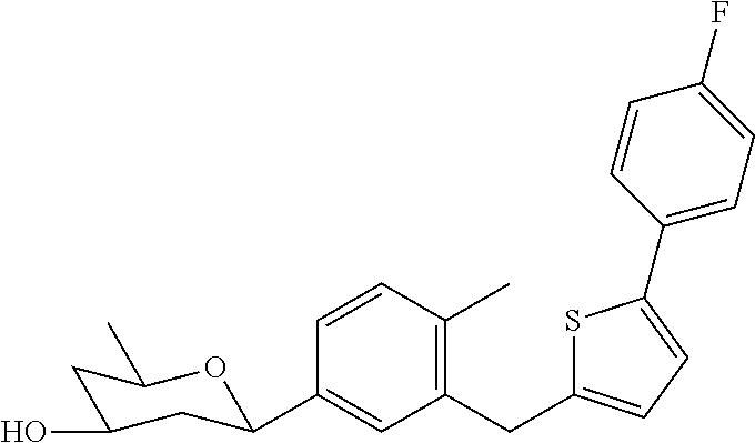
C1(CC2=CC=C(C3=CC=C(F)C=C3)S2)=C(C)C=CC(C2CC(O)CC(C)O2)=C1
